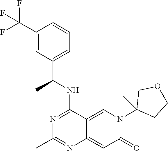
C12=CN(C3(C)CCOC3)C(=O)C=C1N=C(C)N=C2NC(C1=CC=CC(C(F)(F)F)=C1)C
